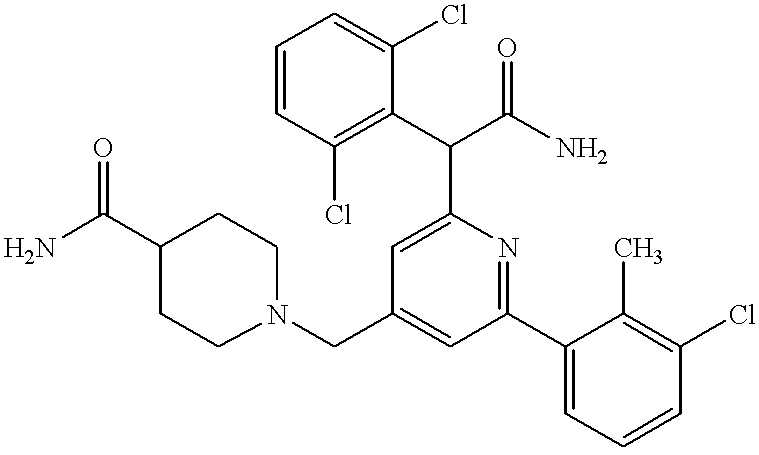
N1(CC2=CC(C3=CC=CC(Cl)=C3C)=NC(C(C3=C(Cl)C=CC=C3Cl)C(N)=O)=C2)CCC(C(N)=O)CC1
